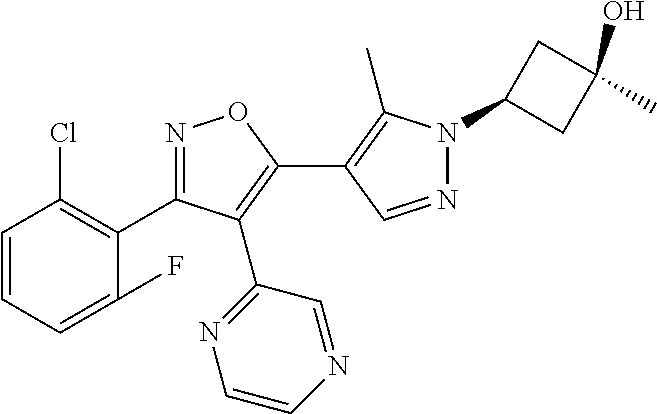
N1=CC(C2=C(C3=NC=CN=C3)C(C3=C(Cl)C=CC=C3F)=NO2)=C(C)N1C1CC(O)(C)C1
